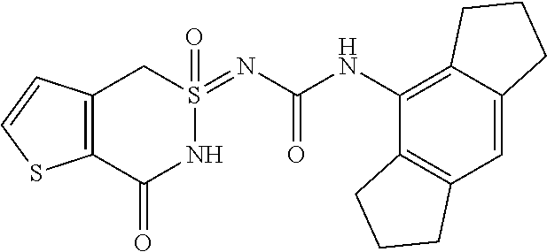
C12=C(C=C3C(=C1NC(=O)N=S1(=O)CC4=C(C(=O)N1)SC=C4)CCC3)CCC2
